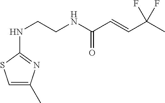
C1(NCCNC(C=CC(C)(F)F)=O)=NC(C)=CS1
